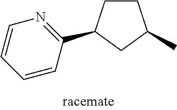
C1CC(C2=NC=CC=C2)CC1C
